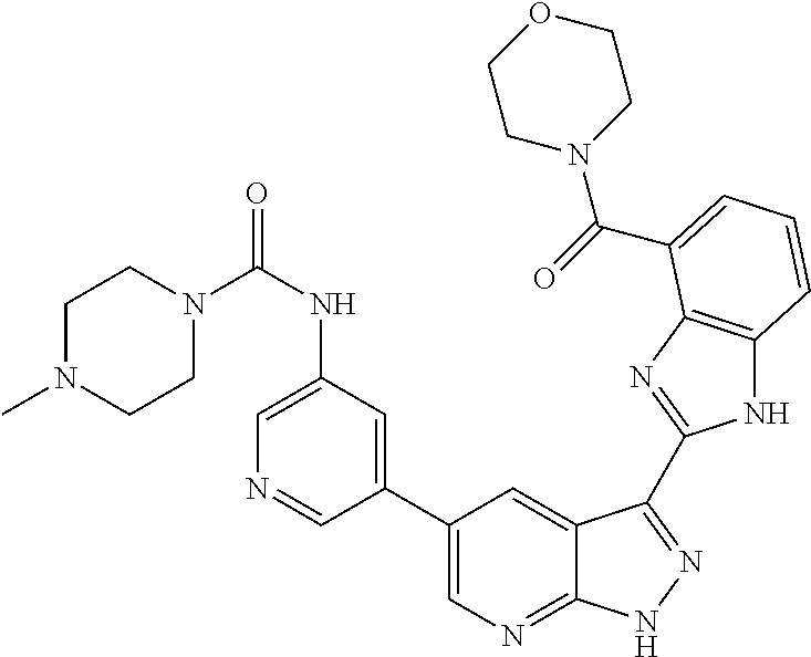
C1(C2=CN=C3C(=C2)C(C2=NC4=C(N2)C=CC=C4C(=O)N2CCOCC2)=NN3)=CC(NC(=O)N2CCN(C)CC2)=CN=C1
